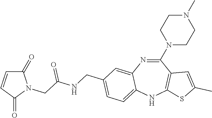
C1(N2CCN(C)CC2)=NC2=CC(CNC(CN3C(=O)C=CC3=O)=O)=CC=C2NC2=C1C=C(C)S2
